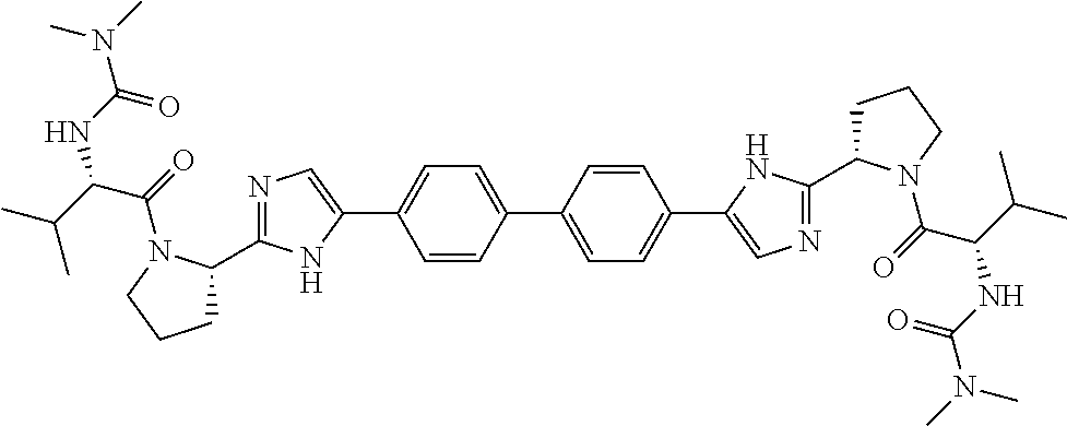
C1(C2=NC=C(C3=CC=C(C4=CC=C(C5=CN=C(C6CCCN6C(C(NC(N(C)C)=O)C(C)C)=O)N5)C=C4)C=C3)N2)CCCN1C(=O)C(C(C)C)NC(N(C)C)=O
